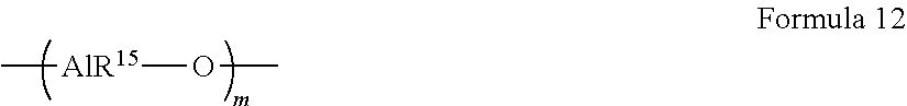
C[AlR15]OC
